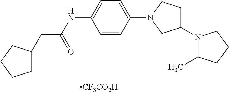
[CF3CO2H].C1(N2C(C)CCC2)CCN(C2=CC=C(NC(CC3CCCC3)=O)C=C2)C1
